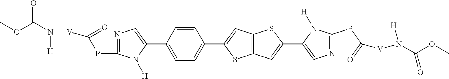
C1=C(C2=CN=C(PC([V]N(C(OC)=O)[H])=O)N2[H])C=CC(C2=CC3=C(S2)C=C(C2=CN=C(PC(=O)[V]N(C(OC)=O)[H])N2[H])S3)=C1
